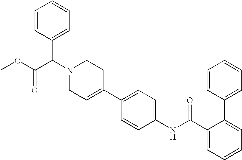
C1(C2=CC=C(NC(C3=CC=CC=C3C3=CC=CC=C3)=O)C=C2)=CCN(C(C(OC)=O)C2=CC=CC=C2)CC1
